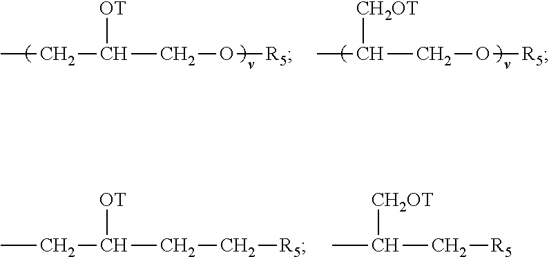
CC([CH2OT])CO[R5].CCC([OT])CO[R5].CCC([OT])CC[R5].CC([CH2OT])C[R5]
